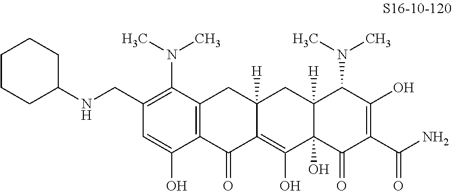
C1(CNC2CCCCC2)=C(N(C)C)C2=C(C(O)=C1)C(=O)C1=C(O)C3(O)C([H])(CC1([H])C2)C(N(C)C)C(O)=C(C(N)=O)C3=O
